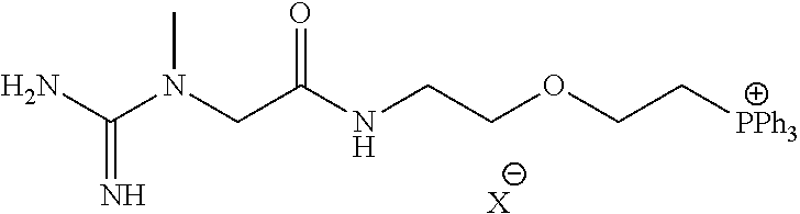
NC(N(CC(NCCOCC[PPh3])=O)C)=N.[X]
